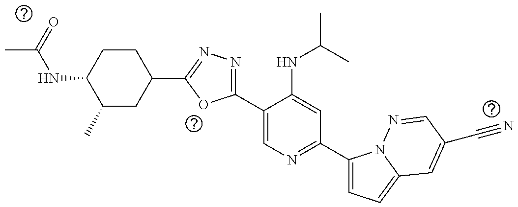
C1(C2=NN=C(C3CCC(NC(=O)C)C(C)C3)O2)=CN=C(C2=CC=C3N2N=CC(C#N)=C3)C=C1NC(C)C
